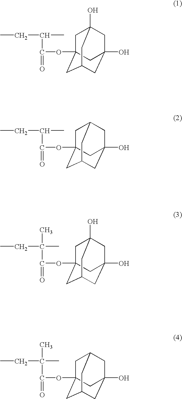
C1C2(OC(=O)C(C)CC)CC3CC(O)(CC1(O)C3)C2.C1C2(OC(=O)C(C)CC)CC3CC(O)(CC1C3)C2.C1C2(OC(=O)C(CC)(C)C)CC3CC(O)(CC1(O)C3)C2.C1C2(OC(=O)C(CC)(C)C)CC3CC(O)(CC1C3)C2
